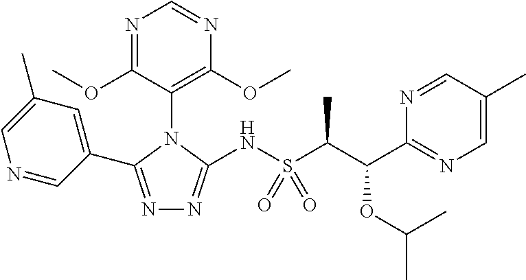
N1=CC(C2=NN=C(NS(C(C(OC(C)C)C3=NC=C(C)C=N3)C)(=O)=O)N2C2=C(OC)N=CN=C2OC)=CC(C)=C1
